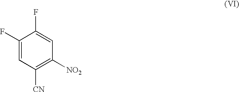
C1(F)=CC([CN])=C([NO2])C=C1F
